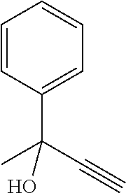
C1=CC(C(C#C)(C)O)=CC=C1
